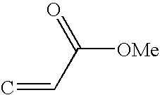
C([OMe])(C=C)=O
